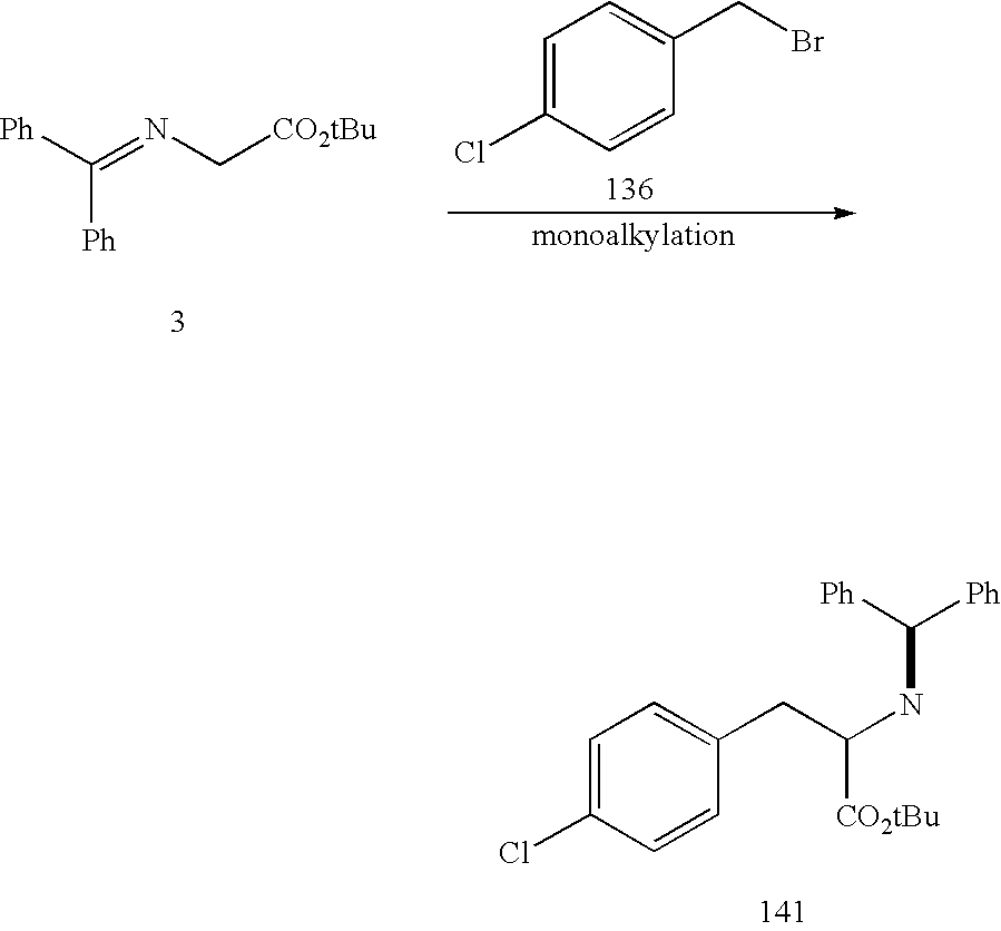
C([Ph])([Ph])=NC[CO2tBu].C1=C(Cl)C=CC(CBr)=C1.C1=C(Cl)C=CC(CC(NC([Ph])[Ph])[CO2tBu])=C1
